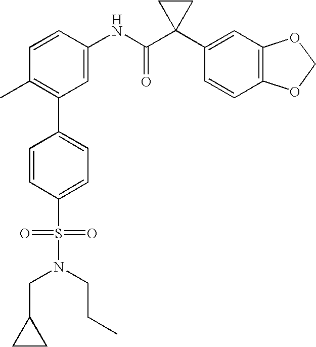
C1(C2=C(C)C=CC(NC(C3(C4=CC5=C(C=C4)OCO5)CC3)=O)=C2)=CC=C(S(=O)(=O)N(CCC)CC2CC2)C=C1
